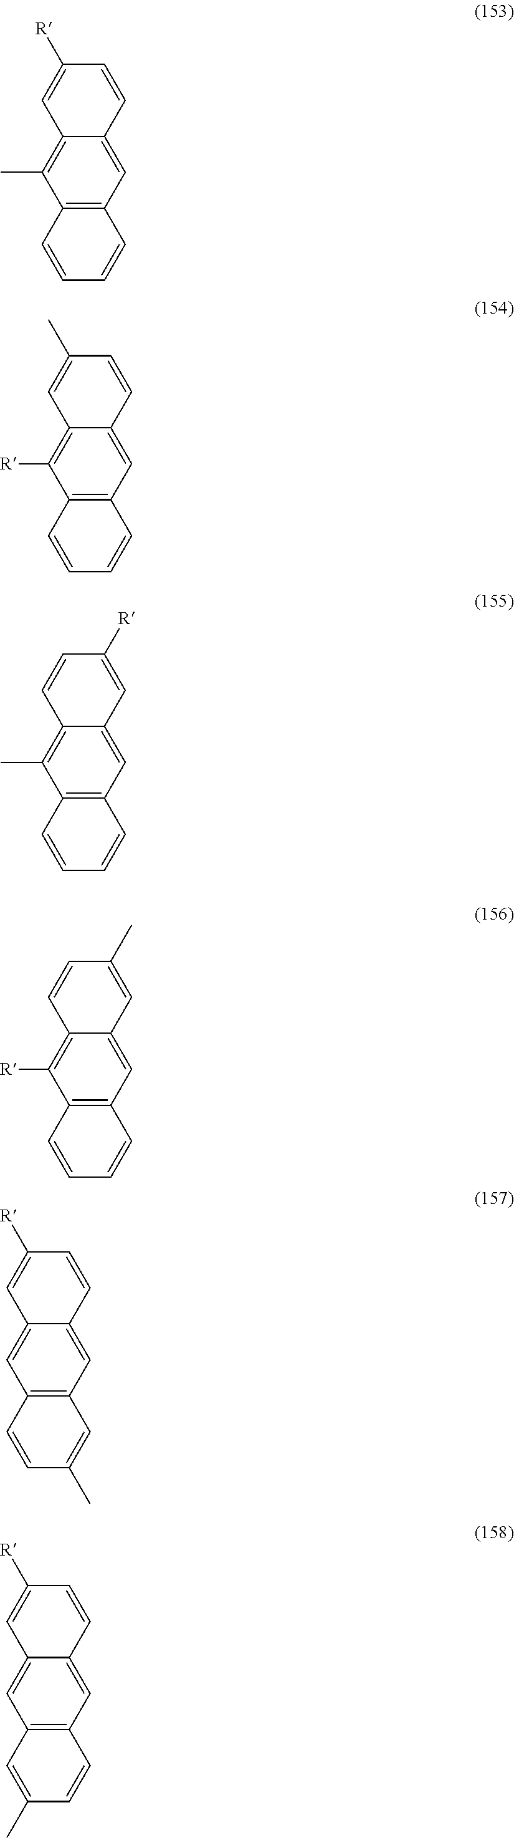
C12=CC3=C(C(C)=C1C=C([R])C=C2)C=CC=C3.C12=CC3=C(C([R])=C1C=C(C)C=C2)C=CC=C3.C12=CC3=C(C(C)=C1C=CC([R])=C2)C=CC=C3.C12=CC3=C(C([R])=C1C=CC(C)=C2)C=CC=C3.C12=CC3=C(C=C1C=C([R])C=C2)C=CC(C)=C3.C12=CC3=C(C=C1C=C([R])C=C2)C=C(C)C=C3
